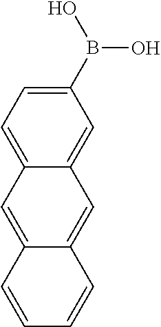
C1=CC2=CC3=CC=C(B(O)O)C=C3C=C2C=C1
